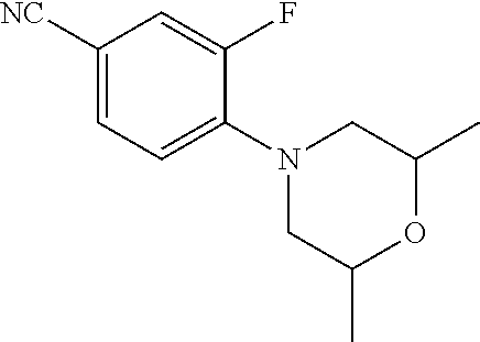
C1([NC])=CC=C(N2CC(C)OC(C)C2)C(F)=C1
